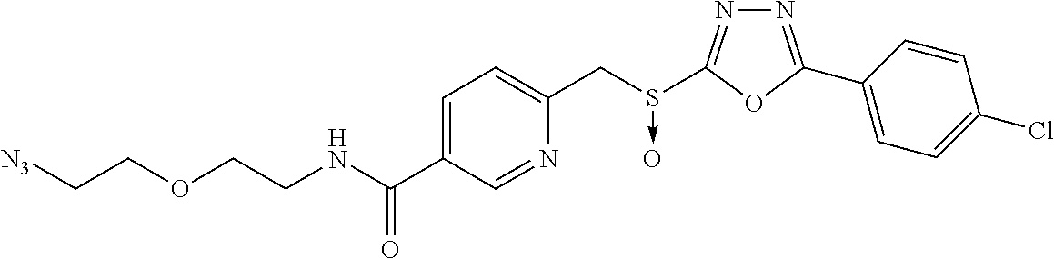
N1=C(C2=CC=C(Cl)C=C2)OC(S(CC2=CC=C(C(NCCOCC[N3])=O)C=N2)->O)=N1
